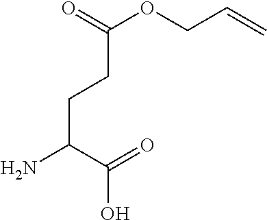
C(CC(N)C(=O)O)C(OCC=C)=O
